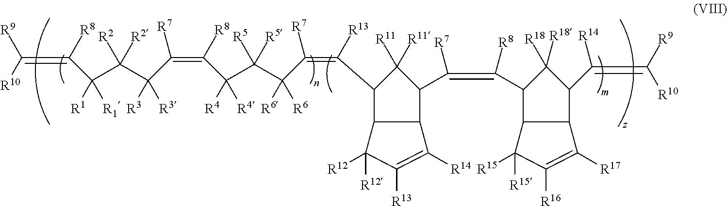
C12C(C(C(=C(C3C([R18])([R18])C(C([R14])=C([R9])[R10])C4C3C([R15])([R15])C([R16])=C4[R17])[R8])[R7])C([R11])([R11])C1C([R13])=C(C(C(C(C(=C([R7])C(C(C(C(=C([R10])[R9])[R8])([R1])[R1])([R2])[R2])([R3])[R3])[R8])([R4])[R4])([R5])[R5])([R6])[R6])[R7])C([R14])=C([R13])C2([R12])[R12]
